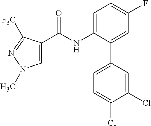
C(NC1=CC=C(F)C=C1C1=CC=C(Cl)C(Cl)=C1)(=O)C1=CN(C)N=C1[F3C]
